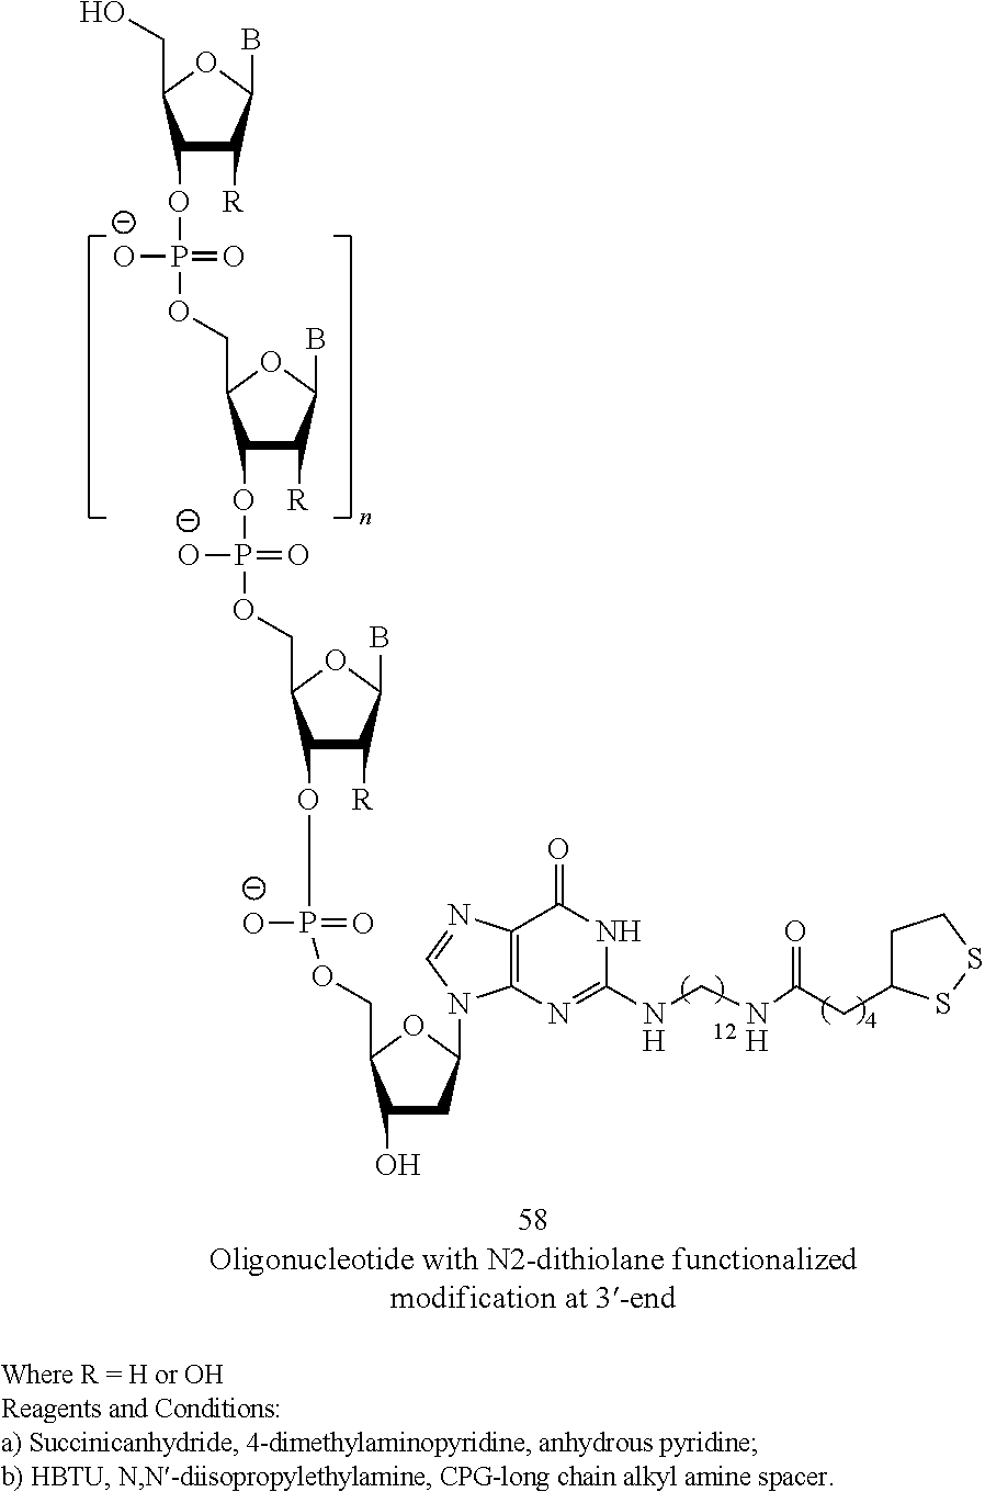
C1(OP([O-])(=O)OCC2C(OP(=O)([O-])OCC3C(OP(=O)([O-])OCC4C(O)CC(N5C6=C(N=C5)C(=O)NC(NCNC(CC5CCSS5)=O)=N6)O4)C([R])C(B)O3)C([R])C(B)O2)C([R])C(B)OC1CO
